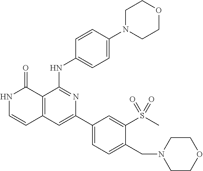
C1=CC(NC2=NC(C3=CC=C(CN4CCOCC4)C(S(C)(=O)=O)=C3)=CC3=C2C(=O)NC=C3)=CC=C1N1CCOCC1
